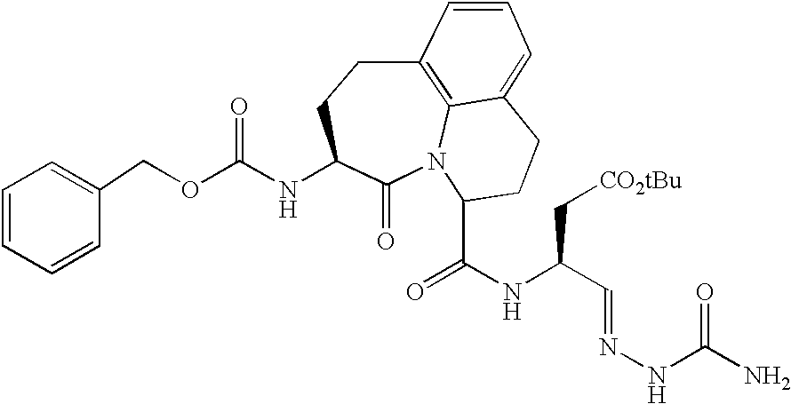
C1=CC=CC(COC(NC2C(=O)N3C(C(NC(C=NNC(=O)N)C[CO2tBu])=O)CCC4=CC=CC(=C34)CC2)=O)=C1
